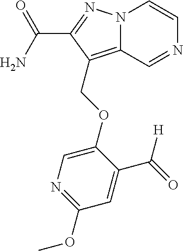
N12C(=C(COC3=CN=C(OC)C=C3C(=O)[H])C(C(N)=O)=N1)C=NC=C2
